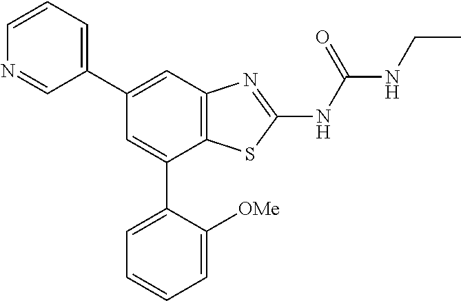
C12=C(C=C(C3=CC=CN=C3)C=C1C1=CC=CC=C1[OMe])N=C(NC(NCC)=O)S2
